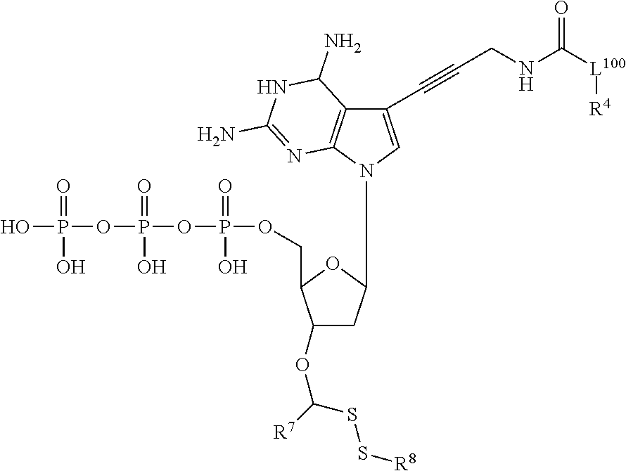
C1(OC([R7])SS[R8])CC(N2C=C(C#CCNC([L100][R4])=O)C3=C2N=C(N)NC3N)OC1COP(OP(OP(O)(=O)O)(=O)O)(=O)O
